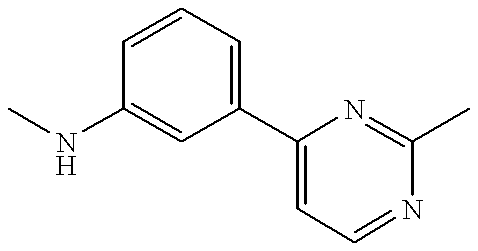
C1(C2=CC=NC(C)=N2)=CC=CC(NC)=C1
